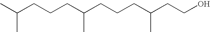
CC(CCCC(CCCC(CCO)C)C)C
